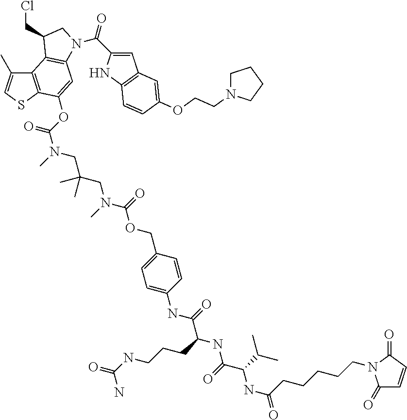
C12=C(SC=C1C)C(OC(=O)N(C)CC(CN(C)C(OCC1=CC=C(NC(=O)C(NC(=O)C(NC(CCCCCN3C(=O)C=CC3=O)=O)C(C)C)CCCNC(=O)N)C=C1)=O)(C)C)=CC1=C2C(CCl)CN1C(=O)C1=CC2=C(N1)C=CC(OCCN1CCCC1)=C2
